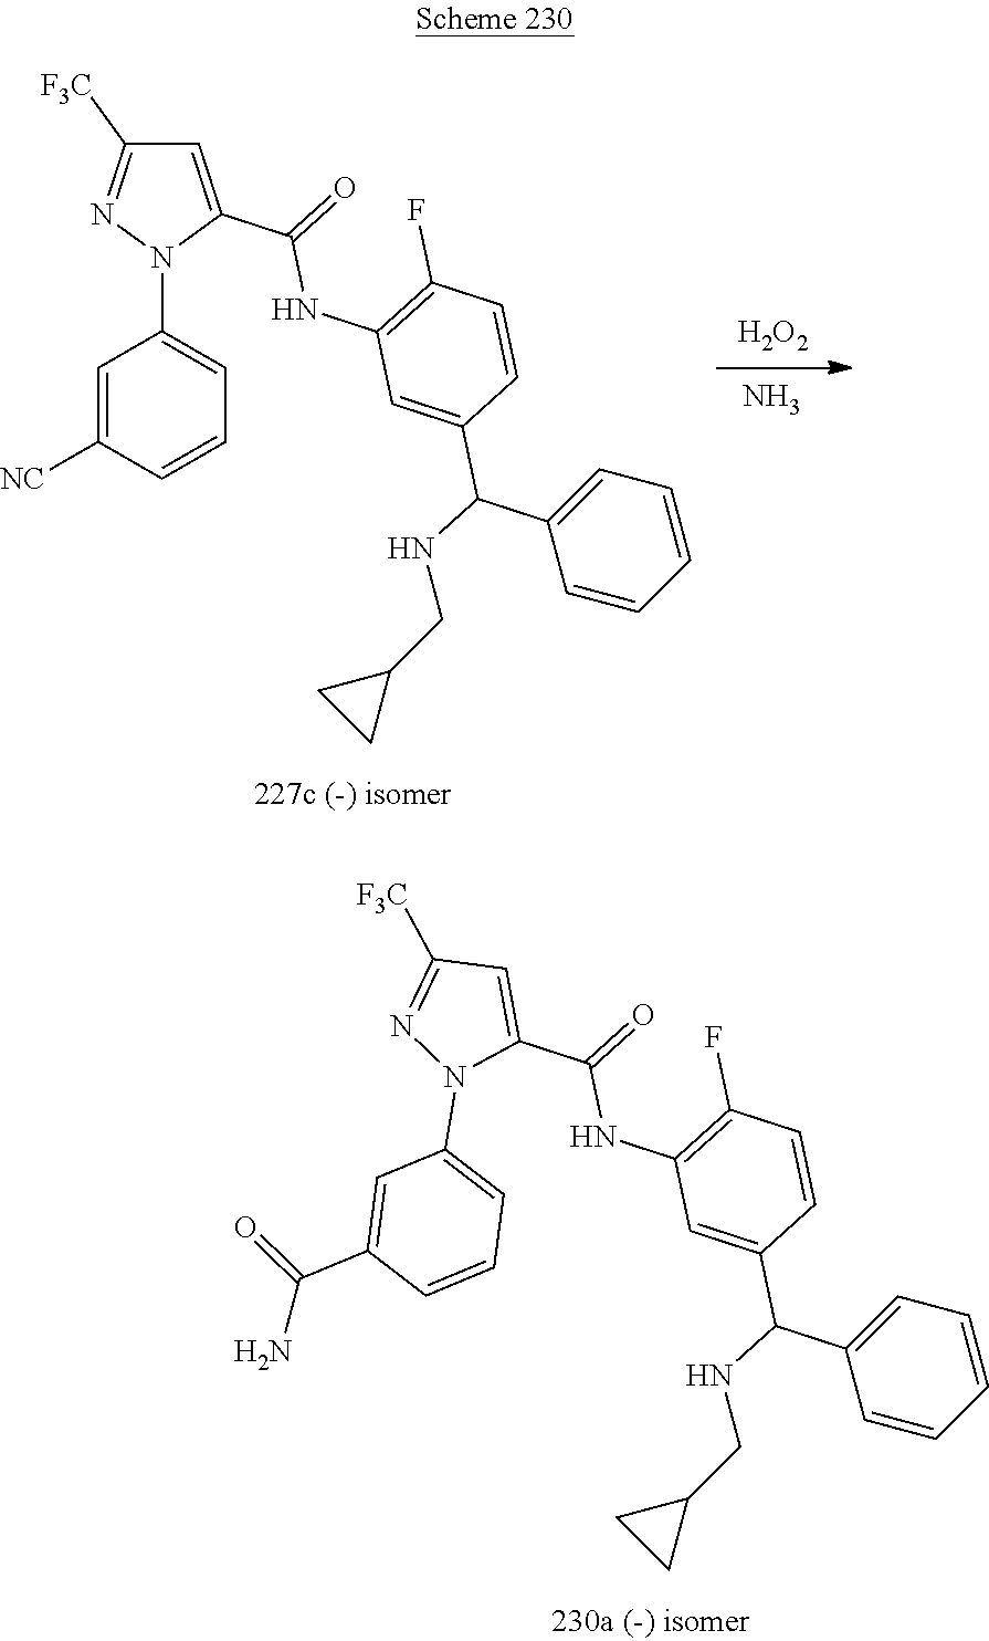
C1=C([NC])C=CC=C1N1C(C(=O)NC2=C(F)C=CC(C(NCC3CC3)C3=CC=CC=C3)=C2)=CC([F3C])=N1.[H2O2].N.C1=C(C(=O)N)C=CC=C1N1C(C(=O)NC2=C(F)C=CC(C(NCC3CC3)C3=CC=CC=C3)=C2)=CC([F3C])=N1
